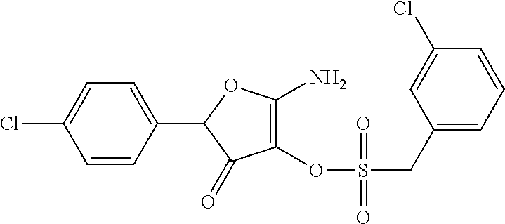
C1=CC(C2C(=O)C(OS(CC3=CC=CC(Cl)=C3)(=O)=O)=C(N)O2)=CC=C1Cl
